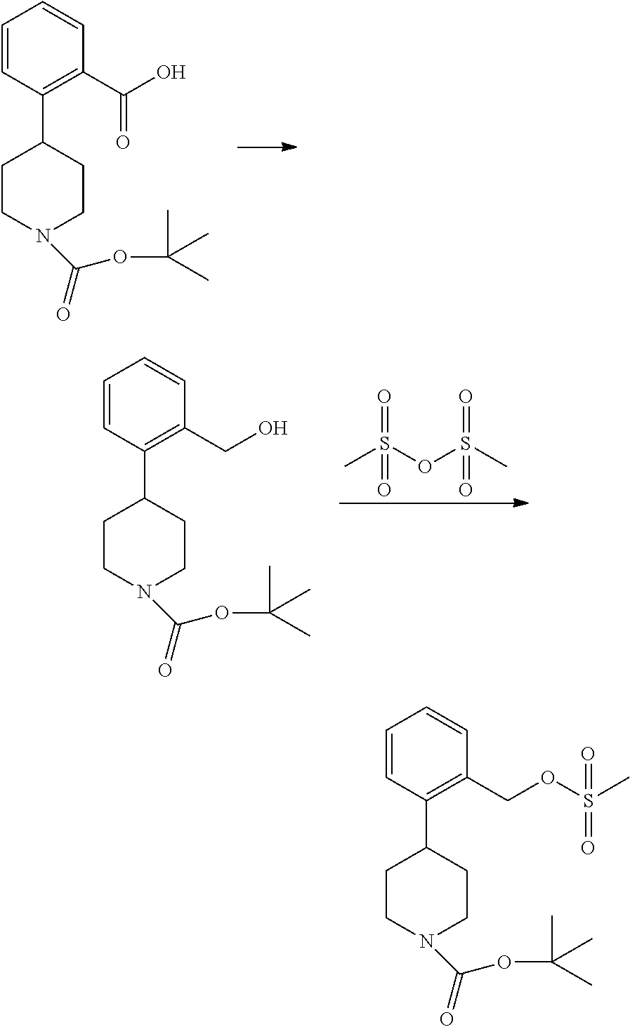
C1=CC(C2CCN(C(=O)OC(C)(C)C)CC2)=C(C(O)=O)C=C1.C1=CC(C2CCN(C(=O)OC(C)(C)C)CC2)=C(CO)C=C1.CS(OS(C)(=O)=O)(=O)=O.C1=CC(C2CCN(C(=O)OC(C)(C)C)CC2)=C(COS(=O)(C)=O)C=C1
